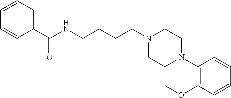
C(CCCN1CCN(C2=C(OC)C=CC=C2)CC1)NC(C1=CC=CC=C1)=O
